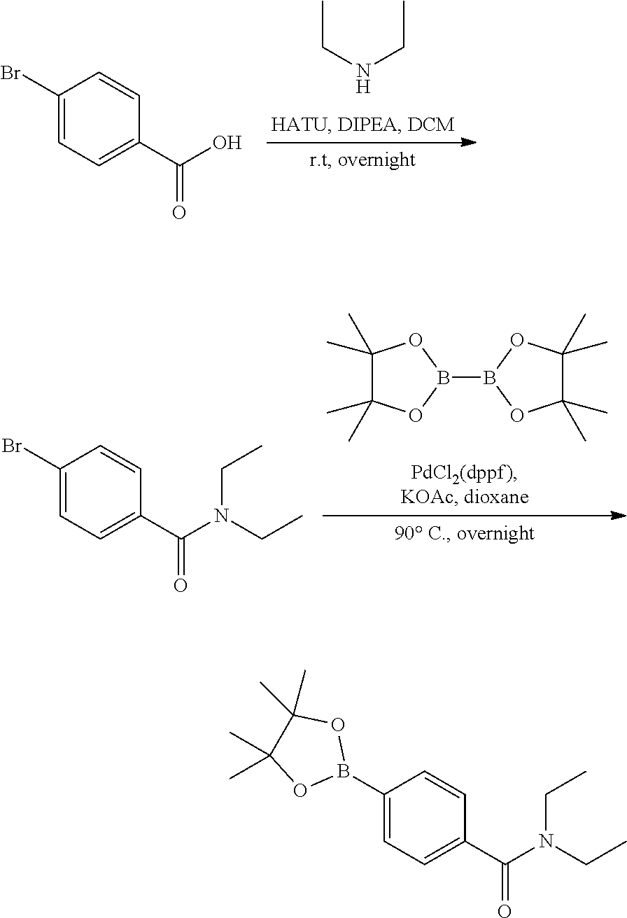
C1(Br)=CC=C(C(O)=O)C=C1.CCNCC.C1(Br)=CC=C(C(N(CC)CC)=O)C=C1.B1(B2OC(C)(C)C(C)(C)O2)OC(C)(C)C(C)(C)O1.C1(B2OC(C)(C)C(C)(C)O2)=CC=C(C(N(CC)CC)=O)C=C1
